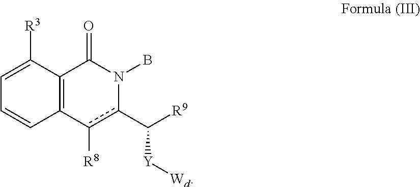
C1=C([R3])C2=C(C=C1)c([R8])c(C([R9])[Y][Wd])N(B)C2=O
